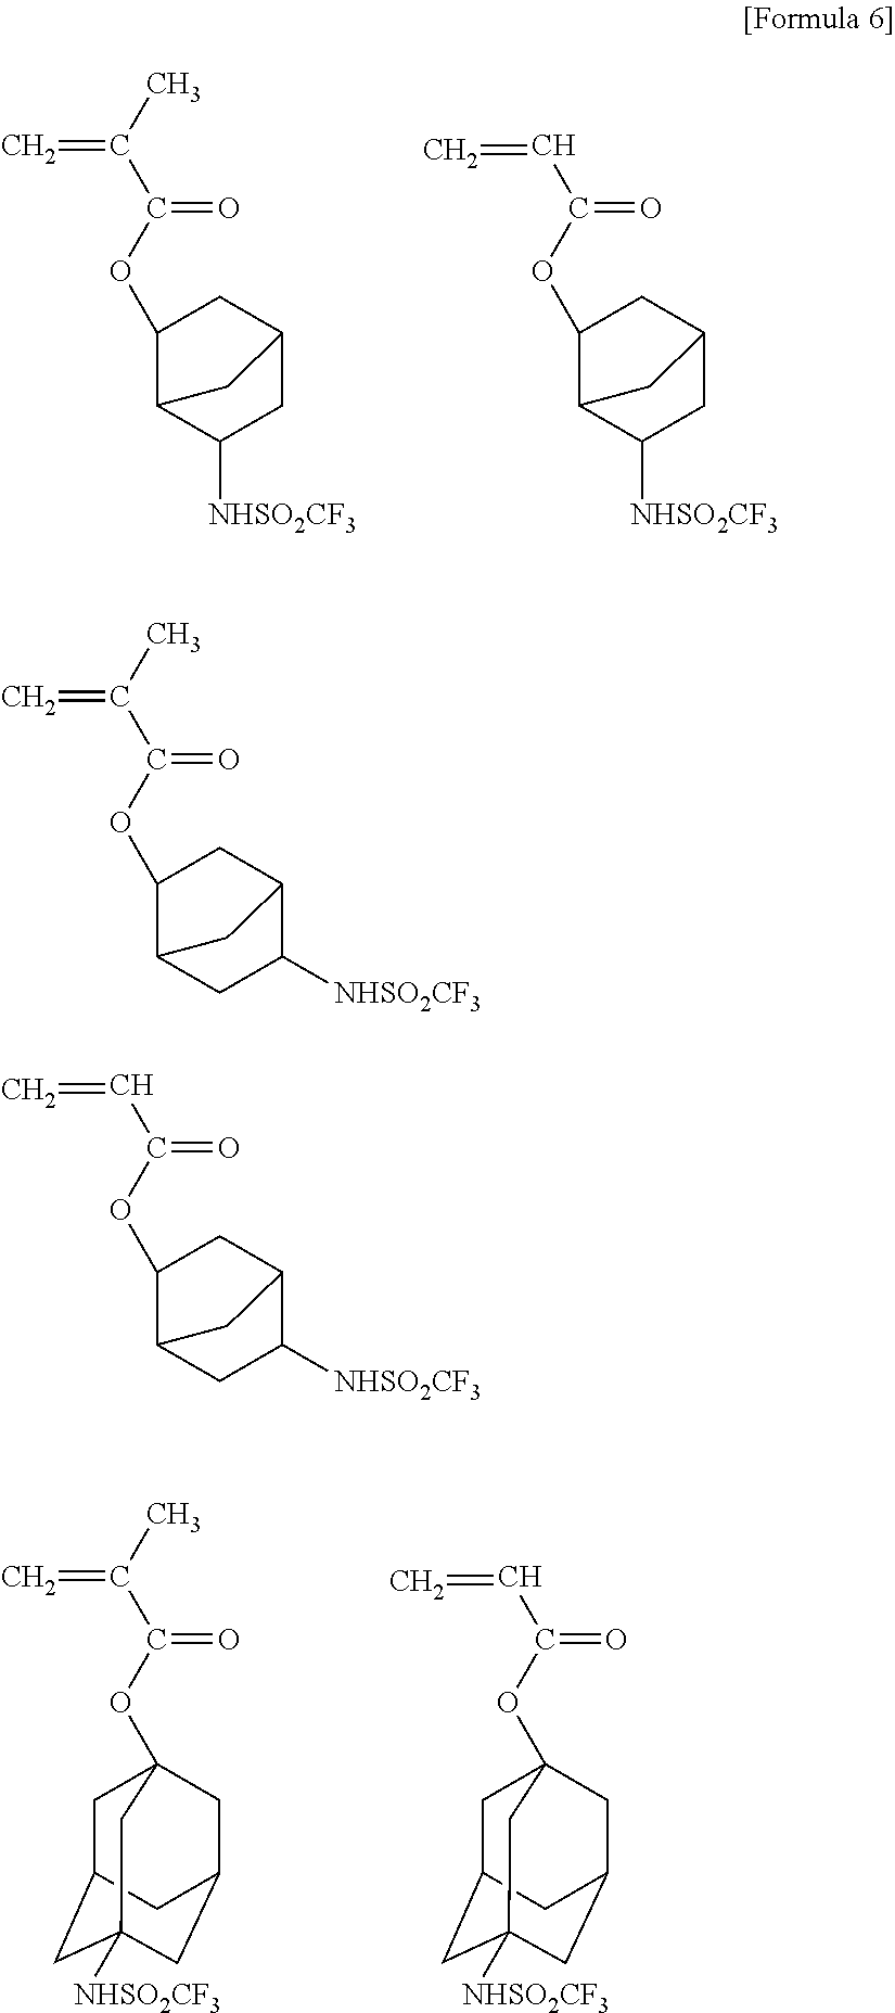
C1(OC(C(C)=C)=O)C2C([NHSO2CF3])CC(C1)C2.C1(OC(C=C)=O)C2C([NHSO2CF3])CC(C1)C2.O(C(C(C)=C)=O)C12CC3CC([NHSO2CF3])(CC(C1)C3)C2.O(C(C=C)=O)C12CC3CC([NHSO2CF3])(CC(C1)C3)C2.C1(OC(C(C)=C)=O)C2CC([NHSO2CF3])C(C1)C2.C1(OC(C=C)=O)C2CC([NHSO2CF3])C(C1)C2
